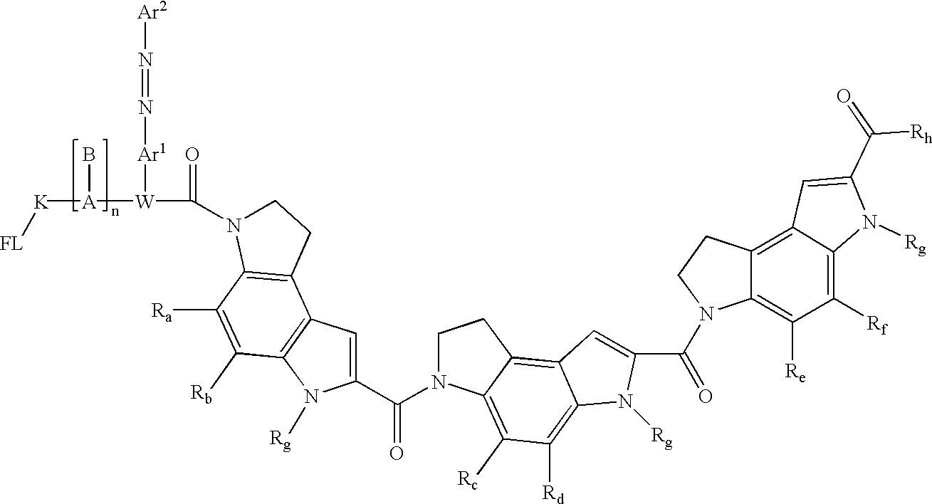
[K]([A]([W]([Ar1]N=N[Ar2])C(=O)N1C2=C(C3=C(N([Rg])C(C(N4CCC5=C6C(=C([Rd])C([Rc])=C45)N([Rg])C(C(N4C5=C([Re])C([Rf])=C7C(=C5CC4)C=C(C(=O)[Rh])N7[Rg])=O)=C6)=O)=C3)C([Rb])=C2[Ra])CC1)B)[FL]
